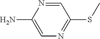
NC1=CN=C(SC)C=N1
